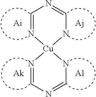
C1=N[Cu]2(NC=N1)N=CN=CN2.[Al]
